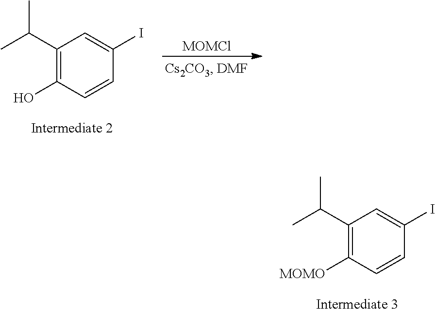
C1(C(C)C)=C([MOMO])C=CC(I)=C1.C1(C(C)C)=C(O)C=CC(I)=C1.[MOMCl]
